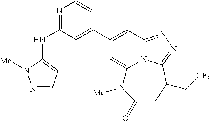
N(C1=NC=CC(C2=CC3=NN=C4N3C(=C2)N([Me])C(=O)CC4C[CF3])=C1)C1=CC=NN1[Me]
